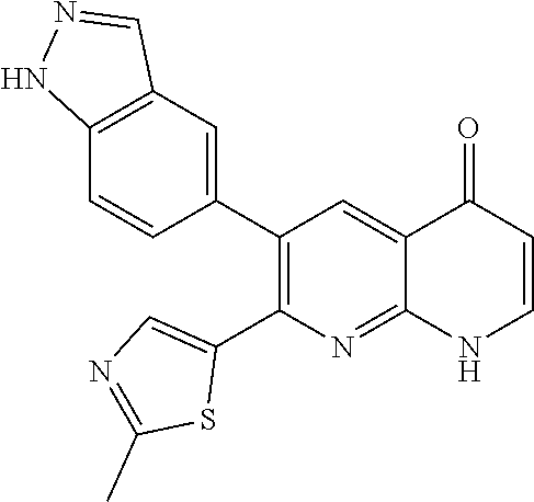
C12=C(C=C(C3=C(C4=CN=C(C)S4)N=C4C(=C3)C(=O)C=CN4)C=C1)C=NN2
